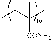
CCC(C)(C)[CONH2]
